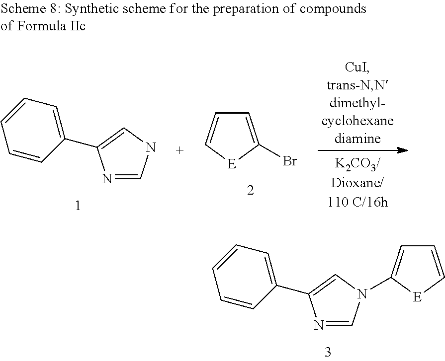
C1=C(C2=CC=CC=C2)N=CN1C1=CC=C[E]1.[E]1C(Br)=CC=C1.C1=C(C2=CC=CC=C2)N=CN1
